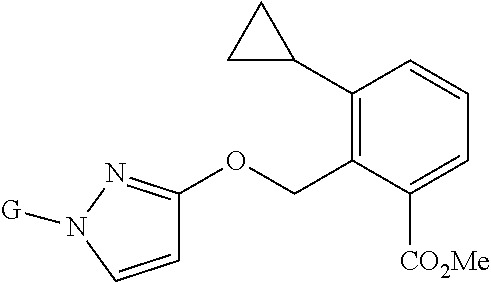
C1=CN([G])N=C1OCC1=C(C2CC2)C=CC=C1[CO2Me]
